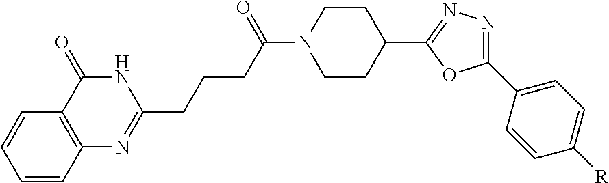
C1=CC2=C(C=C1)N=C(CCCC(N1CCC(C3=NN=C(C4=CC=C([R])C=C4)O3)CC1)=O)NC2=O
